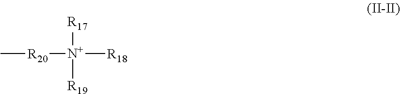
C[R20][N+]([R18])([R17])[R19]
